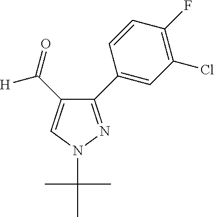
[H]C(C1=CN(C(C)(C)C)N=C1C1=CC(Cl)=C(F)C=C1)=O
